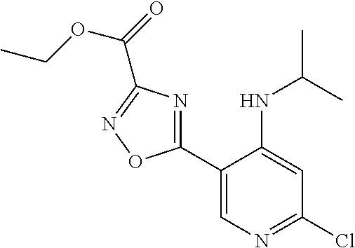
C1(C2=NC(C(OCC)=O)=NO2)=CN=C(Cl)C=C1NC(C)C
